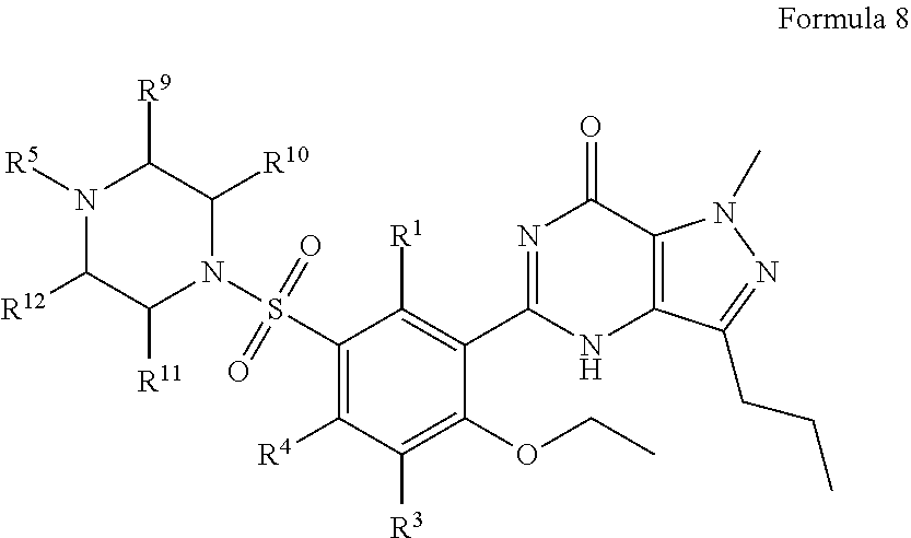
N1([R5])C([R12])C([R11])N(S(C2=C([R4])C([R3])=C(OCC)C(C3=NC(=O)C4=C(N3)C(CCC)=NN4C)=C2[R1])(=O)=O)C([R10])C1[R9]
